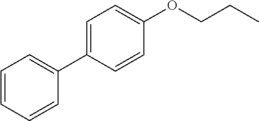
C1=C(C2=CC=CC=C2)C=CC(OCCC)=C1
